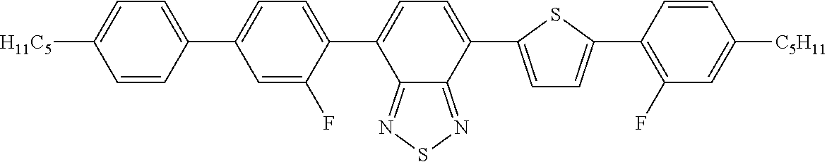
C12=NSN=C1C(C1=CC=C(C3=C(F)C=C([C5H11])C=C3)S1)=CC=C2C1=CC=C(C2=CC=C([H11C5])C=C2)C=C1F
